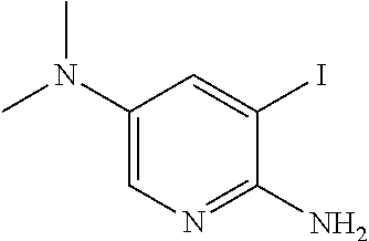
C1(N(C)C)=CN=C(N)C(I)=C1
